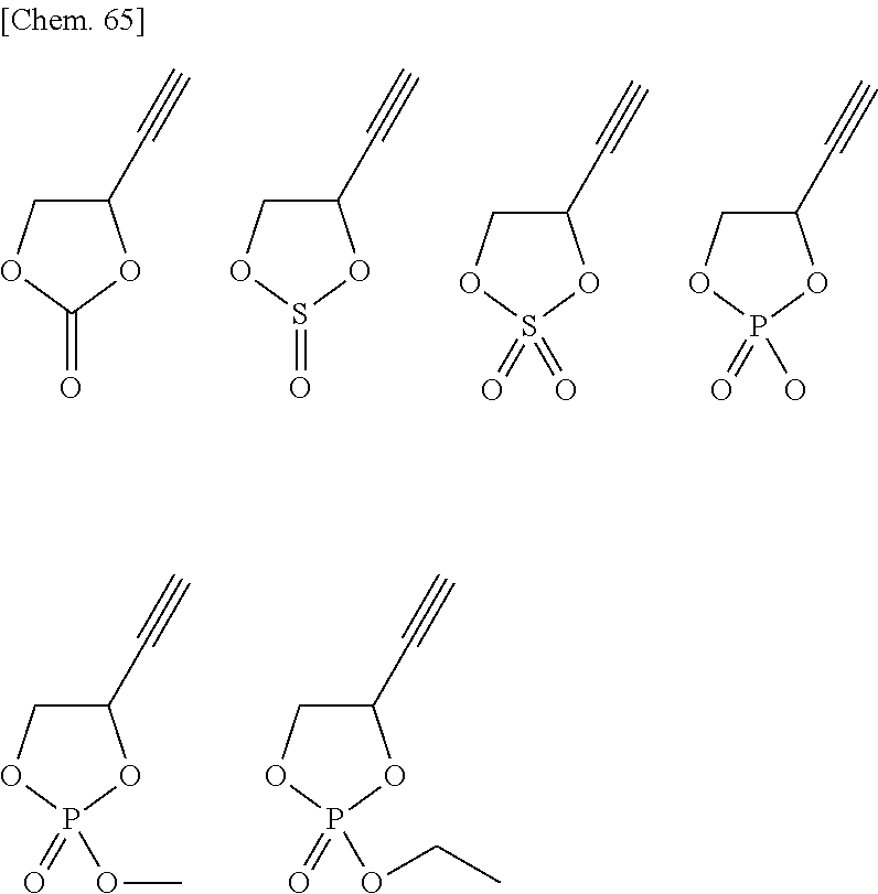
C1(C#C)COC(=O)O1.C1(C#C)COS(=O)O1.C1(C#C)COS(=O)(=O)O1.C1(C#C)COP(=O)(O)O1.C1(C#C)COP(=O)(OC)O1.C1(C#C)COP(=O)(OCC)O1
